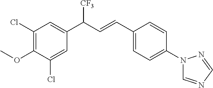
C1(C(C=CC2=CC=C(N3C=NC=N3)C=C2)[CF3])=CC(Cl)=C(OC)C(Cl)=C1
